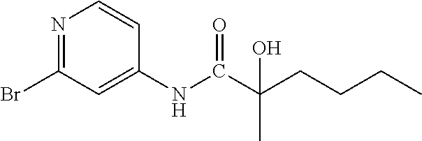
N1=C(Br)C=C(NC(C(CCCC)(C)O)=O)C=C1
